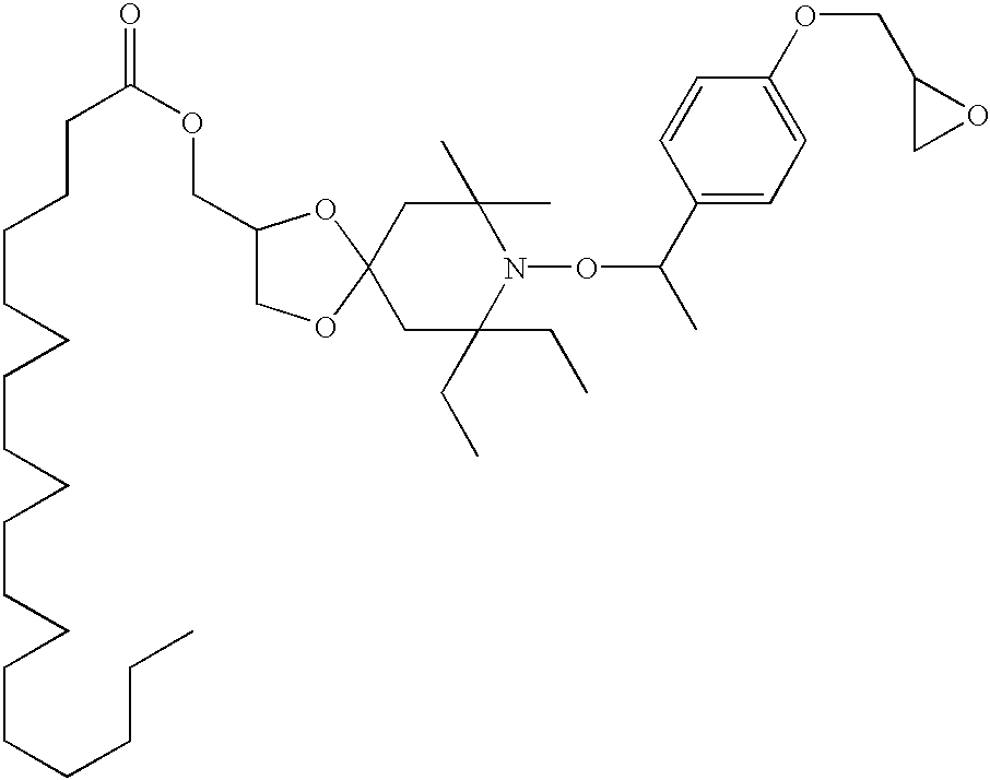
C1C(CC)(CC)N(OC(C)C2=CC=C(OCC3CO3)C=C2)C(C)(C)CC12OCC(COC(CCCCCCCCCCCCCCCCC)=O)O2
